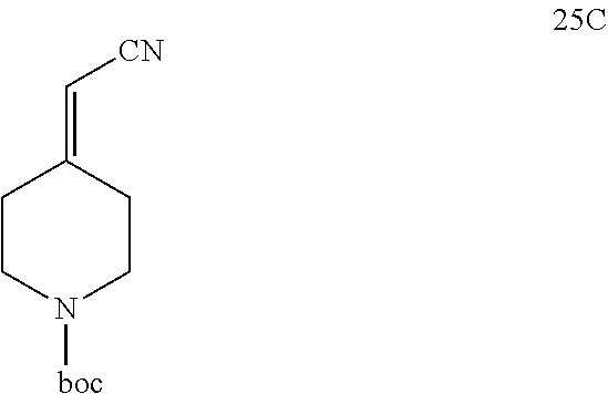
C1CN([boc])CCC1=C[CN]
